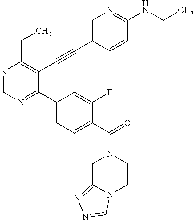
N1=CN=C(C2=CC=C(C(N3CC4=NN=CN4CC3)=O)C(F)=C2)C(C#CC2=CN=C(NCC)C=C2)=C1CC
